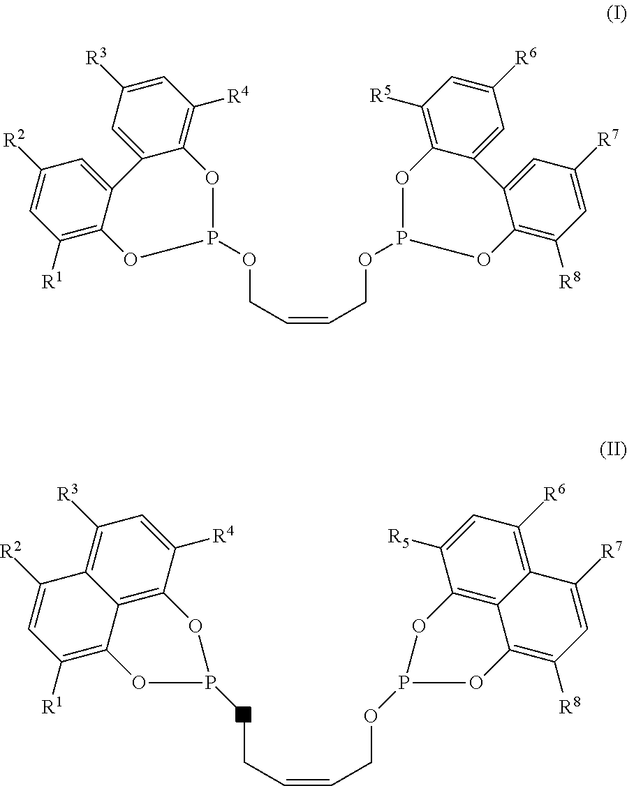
C12=C3C([R4])=CC([R3])=C1C([R2])=CC([R1])=C2OP(CCC=CCOP1OC2=C4C(=C([R6])C=C2[R5])C([R7])=CC([R8])=C4O1)O3.C1([R1])=C2C(=CC([R2])=C1)C1=CC([R3])=CC([R4])=C1OP(OCC=CCOP1OC3=C([R5])C=C([R6])C=C3C3=CC([R7])=CC([R8])=C3O1)O2
